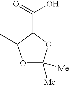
O1C([Me])([Me])OC(C(O)=O)C1C
